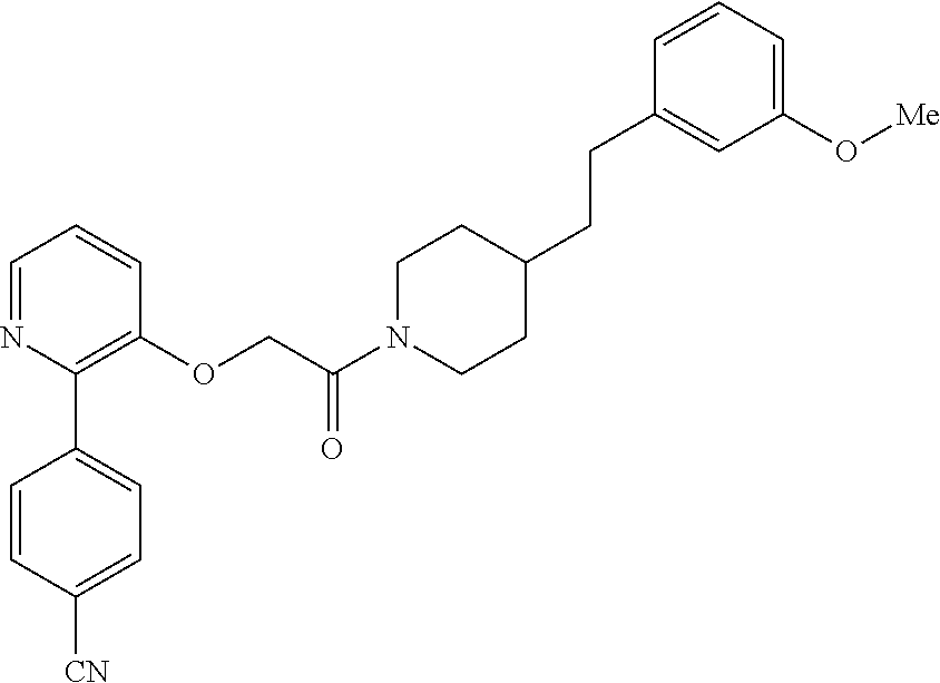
C1=NC(C2=CC=C([CN])C=C2)=C(OCC(N2CCC(CCC3=CC(O[Me])=CC=C3)CC2)=O)C=C1
